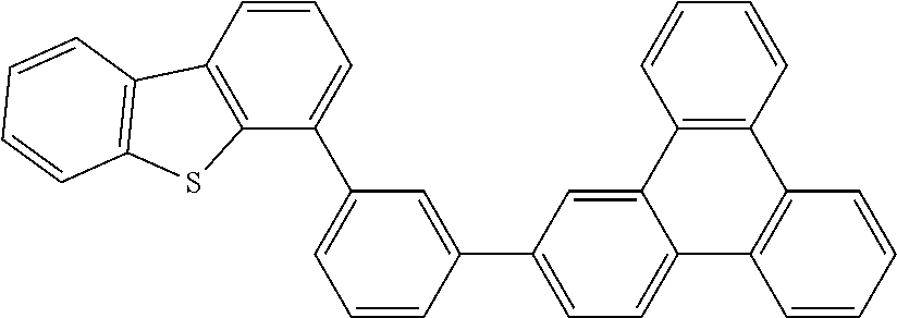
C1=CC2=C(C(C3=CC=CC(C4=CC=C5C(=C4)C4=C(C6=C5C=CC=C6)C=CC=C4)=C3)=C1)SC1=C2C=CC=C1
